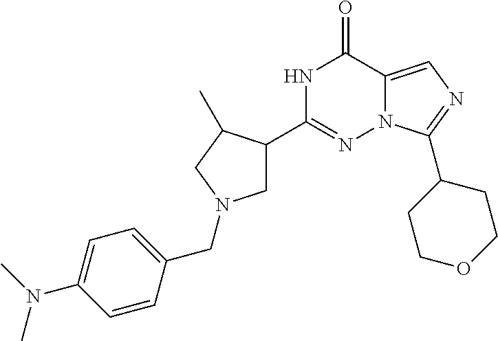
N1C(C2CN(CC3=CC=C(N(C)C)C=C3)CC2C)=NN2C(=CN=C2C2CCOCC2)C1=O
